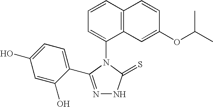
N1=C(C2=CC=C(O)C=C2O)N(C2=CC=CC3=C2C=C(OC(C)C)C=C3)C(=S)N1
